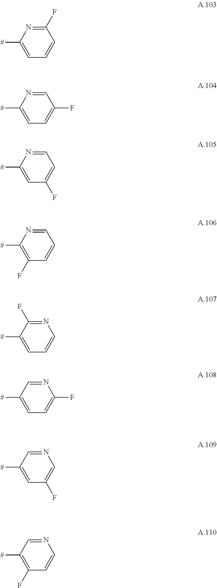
[#]C1=CC=CC(F)=N1.[#]C1=CC=C(F)C=N1.[#]C1=CC(F)=CC=N1.[#]C1=C(F)C=CC=N1.[#]C1=CC=CN=C1F.[#]C1=CC=C(F)N=C1.[#]C1=CC(F)=CN=C1.[#]C1=C(F)C=CN=C1
